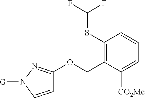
C1(SC(F)F)=C(COC2=NN([G])C=C2)C([CO2Me])=CC=C1
